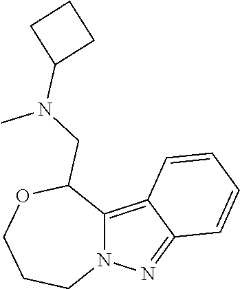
C12=C3C(=NN1CCCOC2CN(C1CCC1)C)C=CC=C3
